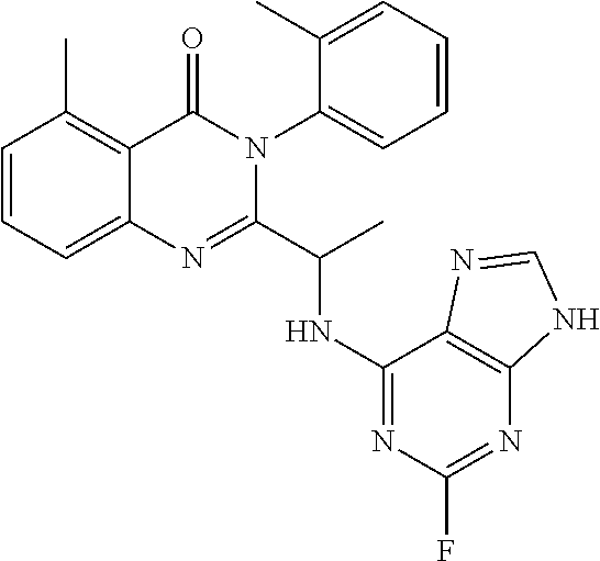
C1=CC=C2C(=C1C)C(=O)N(C1=CC=CC=C1C)C(C(NC1=NC(F)=NC3=C1N=CN3)C)=N2
